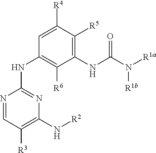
N1=CC([R3])=C(N[R2])N=C1NC1=C([R6])C(NC(N([R1a])[R1b])=O)=C([R5])C([R4])=C1
